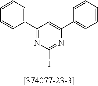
C1(C2=CC=CC=C2)=NC(I)=NC(C2=CC=CC=C2)=C1
